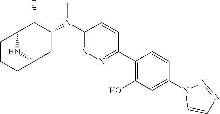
C1(N(C2=NN=C(C3=C(O)C=C(N4C=CN=N4)C=C3)C=C2)C)C(F)C2CCCC(C1)N2
